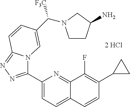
C1(C2=NN=C3N2C=C(C([F3C])N2CCC(N)C2)C=C3)=CC=C2C(=N1)C(F)=C(C1CC1)C=C2
